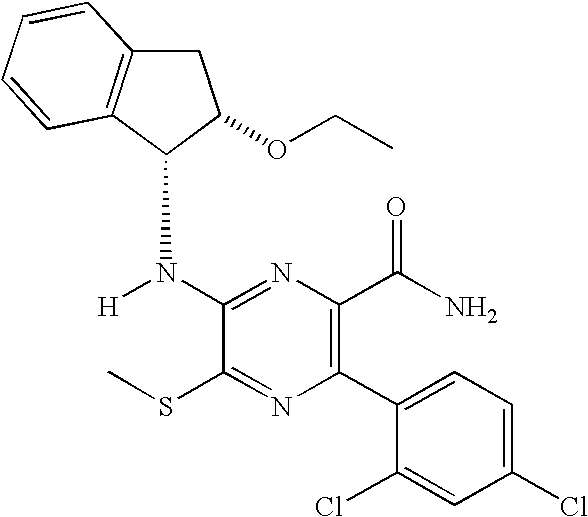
C1C2=C(C(N([H])C3=NC(C(N)=O)=C(C4=CC=C(Cl)C=C4Cl)N=C3SC)C1OCC)C=CC=C2
